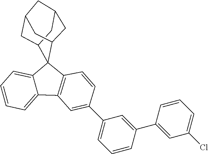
C1=C2C3(C4CC5CC(CC3C5)C4)C3=C(C2=CC=C1)C=C(C1=CC=CC(C2=CC(Cl)=CC=C2)=C1)C=C3
